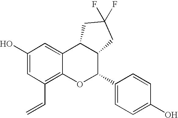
C1(O)=CC(C=C)=C2C(=C1)C1C(C(C3=CC=C(O)C=C3)O2)CC(F)(F)C1
